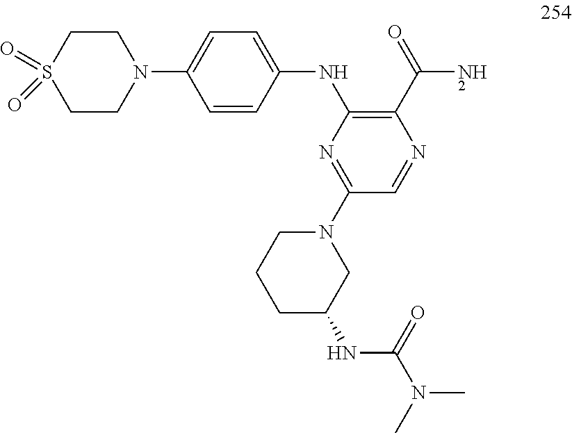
C1CN(C2=CC=C(NC3=C(C(=O)N)N=CC(N4CCCC(NC(N(C)C)=O)C4)=N3)C=C2)CCS1(=O)=O
